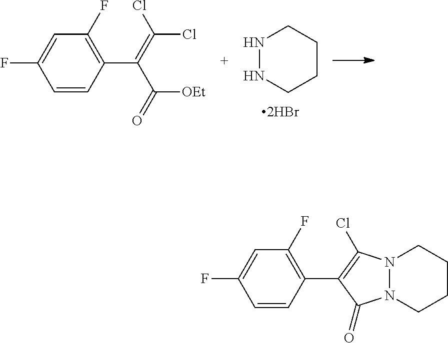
N1NCCCC1.C1=CC(C(=C(Cl)Cl)C(=O)[OEt])=C(F)C=C1F.C1=CC(C2=C(Cl)N3N(CCCC3)C2=O)=C(F)C=C1F
